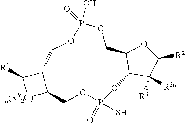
C1([R1])[n(R92C)]C2C1COP(O)(=O)OCC1C(OP(S)(=O)OC2)C([R3])([R3a])C([R2])O1
